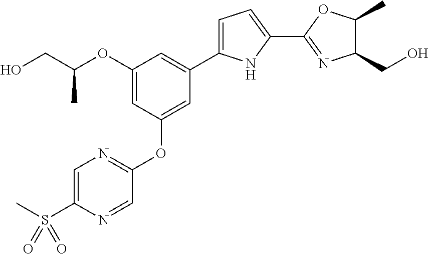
C1(OC(CO)C)=CC(OC2=NC=C(S(C)(=O)=O)N=C2)=CC(C2=CC=C(C3=NC(CO)C(C)O3)N2)=C1
